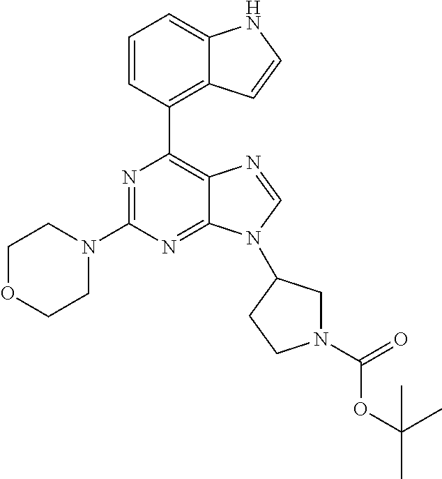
N1=C(N2CCOCC2)N=C2C(=C1C1=C3C(=CC=C1)NC=C3)N=CN2C1CN(C(=O)OC(C)(C)C)CC1
